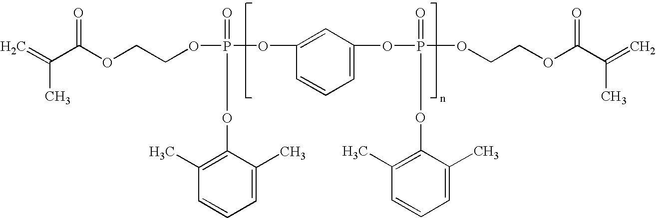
O(P(=O)(OC1=C(C)C=CC=C1C)OC1=CC(OP(=O)(OCCOC(C(=C)C)=O)OC2=C(C)C=CC=C2C)=CC=C1)CCOC(C(=C)C)=O
